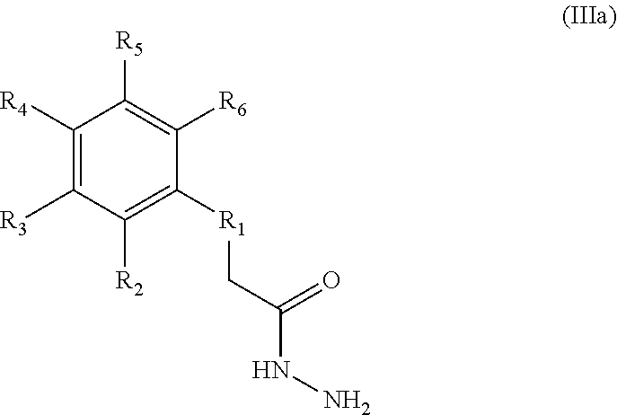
C1([R4])=C([R3])C([R2])=C([R1]CC(NN)=O)C([R6])=C1[R5]
